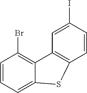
C12=C(Br)C=CC=C1SC1=C2C=C(I)C=C1
